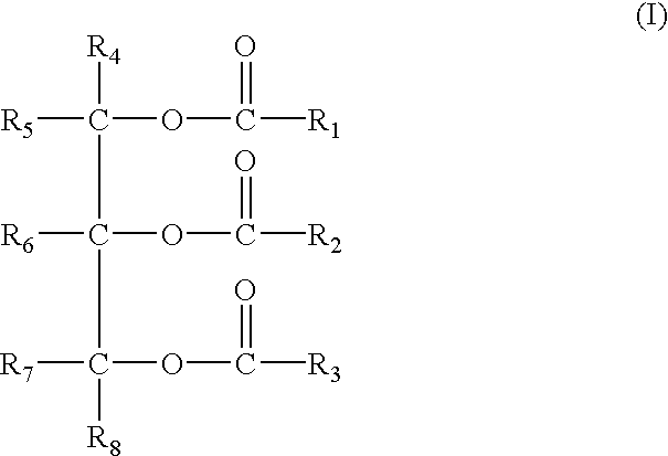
[R5]C(OC([R1])=O)([R4])C(C(OC([R3])=O)([R8])[R7])(OC([R2])=O)[R6]
